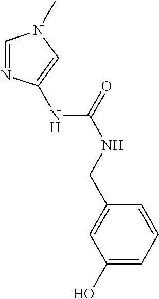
C1(O)=CC=CC(CNC(=O)NC2=CN(C)C=N2)=C1
